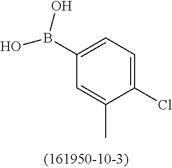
C1(B(O)O)=CC=C(Cl)C(C)=C1
